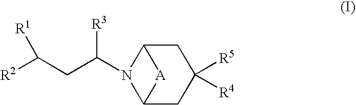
C1C2N(C(CC([R2])[R1])[R3])C(CC1([R5])[R4])[A]2
